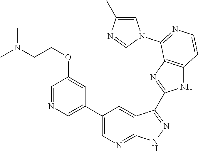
C1=NC=C(C2=CN=C3C(=C2)C(C2=NC4=C(N2)C=CN=C4N2C=C(C)N=C2)=N[N H]3)C=C1OCCN(C)C
